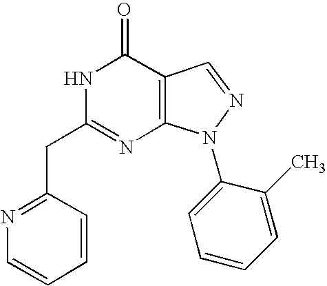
C1=NN(C2=CC=CC=C2C)C2=C1C(=O)NC(CC1=NC=CC=C1)=N2
